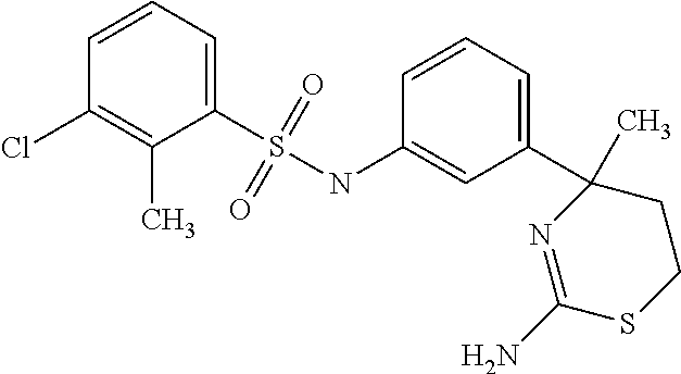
C1(Cl)=C(C)C(S(NC2=CC(C3(C)N=C(N)SCC3)=CC=C2)(=O)=O)=CC=C1
